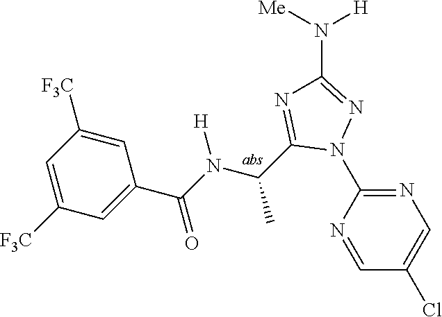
C1(N2N=C(N([H])[Me])N=C2C(C)N([H])C(=O)C2=CC([F3C])=CC([F3C])=C2)=NC=C(Cl)C=N1
